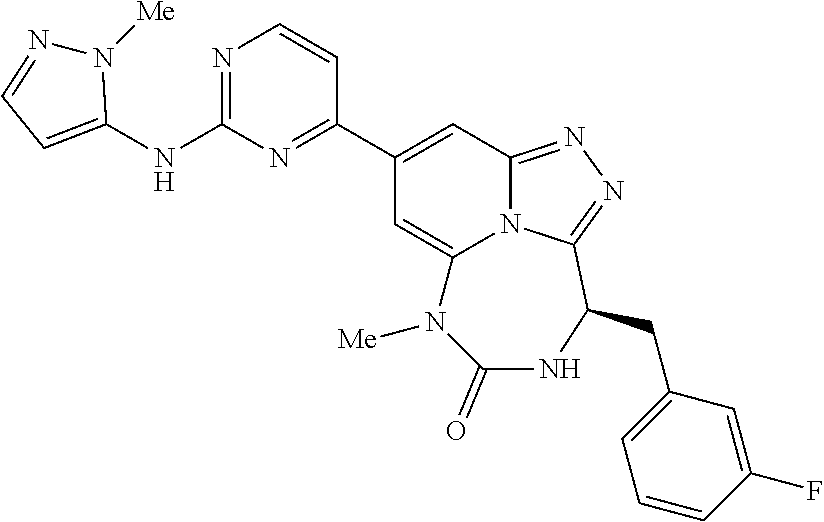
N(C1=NC=CC(C2=CC3=NN=C4N3C(=C2)N([Me])C(=O)NC4CC2=CC=CC(F)=C2)=N1)C1=CC=NN1[Me]
